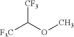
[F3C]C(OC)[CF3]
